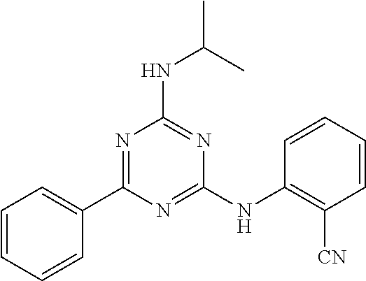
C1(C2=NC(NC(C)C)=NC(NC3=C([CN])C=CC=C3)=N2)=CC=CC=C1
